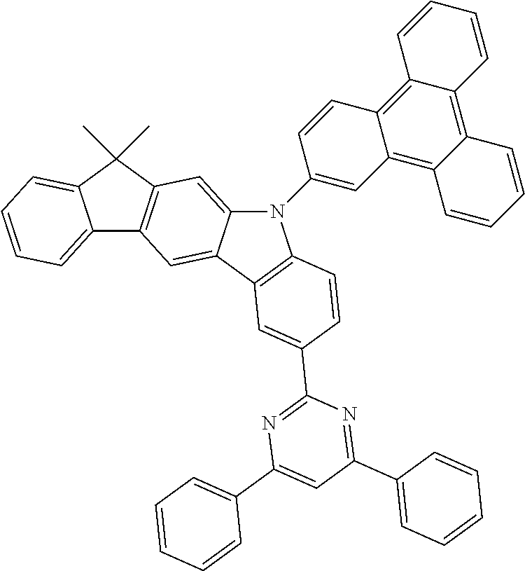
C12=CC=CC=C1C(C)(C)C1=C2C=C2C(=C1)N(C1=CC3=C4C(=C5C(=C3C=C1)C=CC=C5)C=CC=C4)C1=C2C=C(C2=NC(C3=CC=CC=C3)=CC(C3=CC=CC=C3)=N2)C=C1
